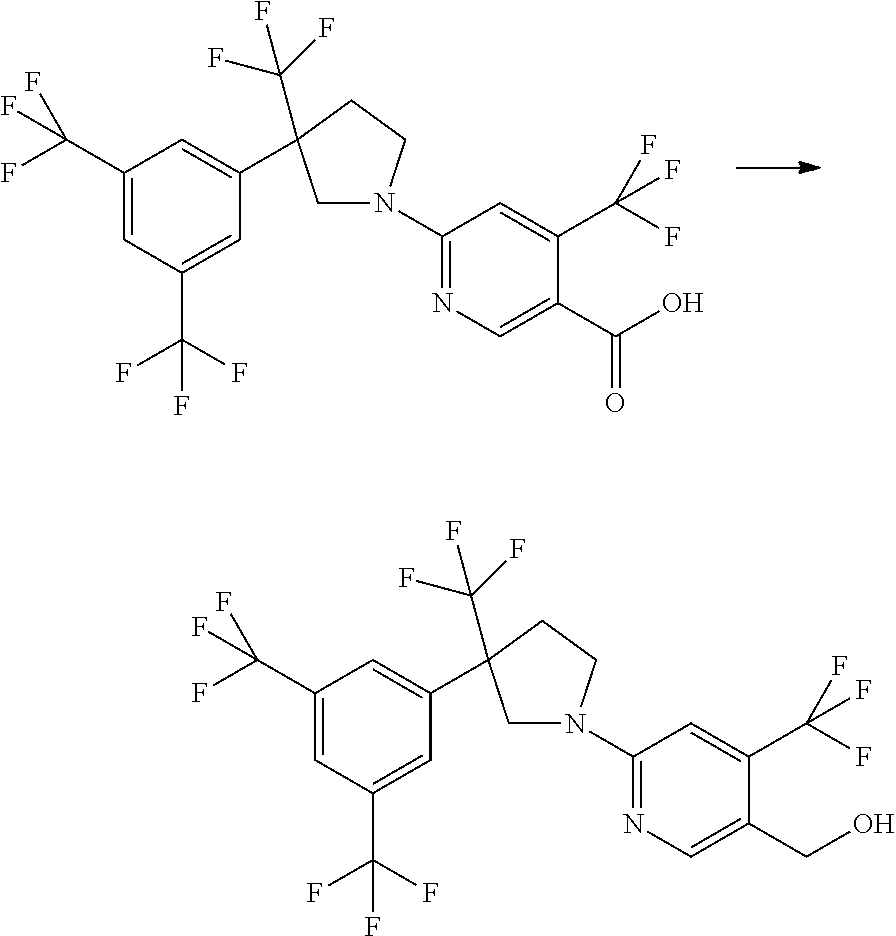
C1(C(F)(F)F)=CC(C(F)(F)F)=CC(C2(C(F)(F)F)CN(C3=NC=C(C(O)=O)C(C(F)(F)F)=C3)CC2)=C1.C1(C(F)(F)F)=CC(C(F)(F)F)=CC(C2(C(F)(F)F)CN(C3=NC=C(CO)C(C(F)(F)F)=C3)CC2)=C1
